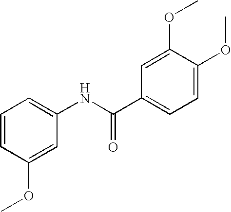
C1=CC(OC)=CC(NC(C2=CC=C(OC)C(OC)=C2)=O)=C1
